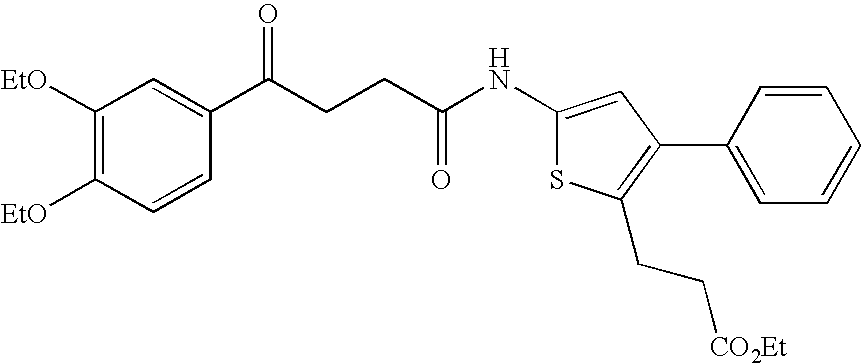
C(CCC(NC1=CC(C2=CC=CC=C2)=C(CC[CO2Et])S1)=O)(C1=CC([EtO])=C([EtO])C=C1)=O
